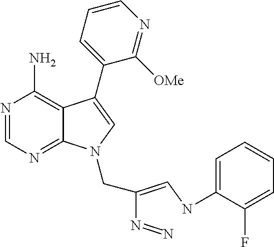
N1=CN=C2C(=C1N)C(C1=CC=CN=C1[OMe])=CN2CC(N=N)=CNC1=CC=CC=C1F
